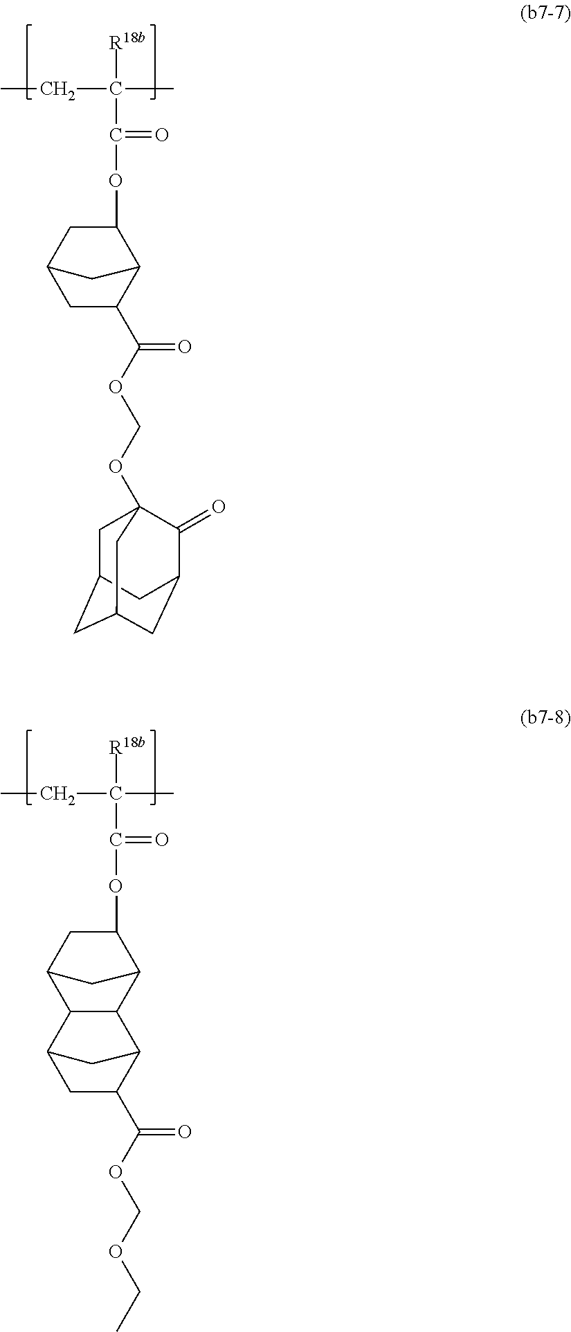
[R18b]C(C)(CC)C(=O)OC1CC2CC(C(OCOC34CC5CC(CC(C3=O)C5)C4)=O)C1C2.[R18b]C(C)(CC)C(=O)OC1CC2CC1C1C2C2CC(C(OCOCC)=O)C1C2
